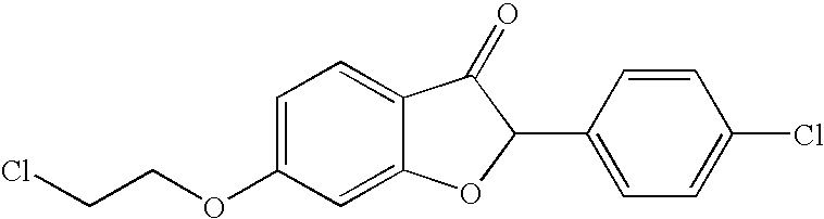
C1=C(OCCCl)C=C2C(=C1)C(=O)C(C1=CC=C(Cl)C=C1)O2
